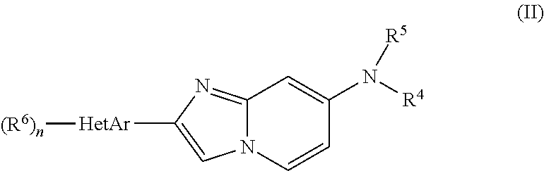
N12C(=NC([HetAr][(R6)n])=C1)C=C(N([R4])[R5])C=C2
